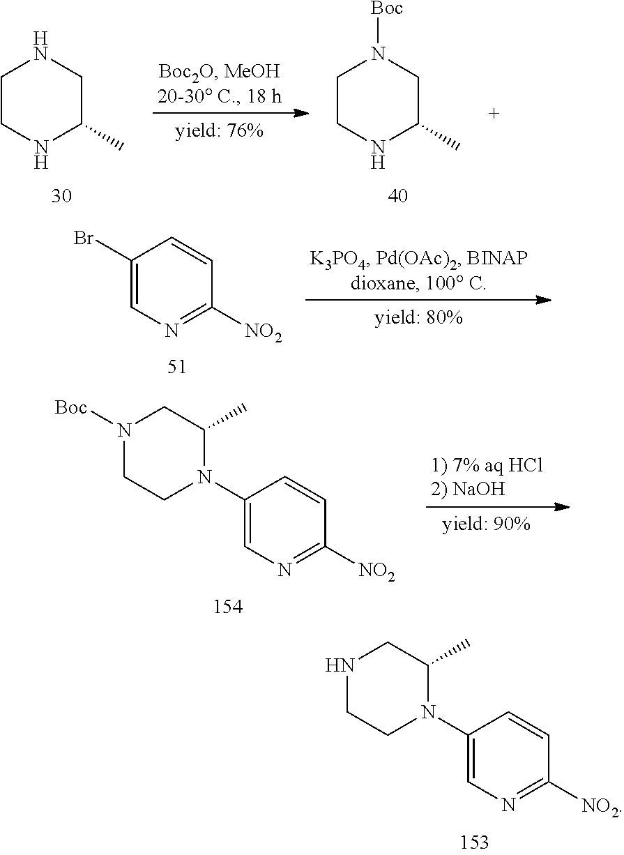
N1CCN(C2=CN=C([NO2])C=C2)C(C)C1.C1CNC(C)CN1.C1CNC(C)CN1[Boc].C1(Br)=CN=C([NO2])C=C1.N1([Boc])CCN(C2=CN=C([NO2])C=C2)C(C)C1
